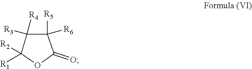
C1([R4])([R3])C([R2])([R1])OC(=O)C1([R6])[R5]
